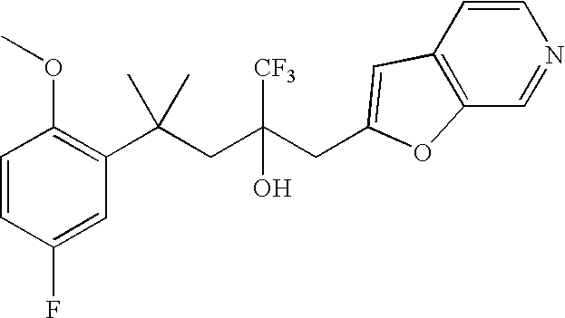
C1=CC(F)=CC(C(CC(CC2=CC3=C(C=NC=C3)O2)([CF3])O)(C)C)=C1OC
